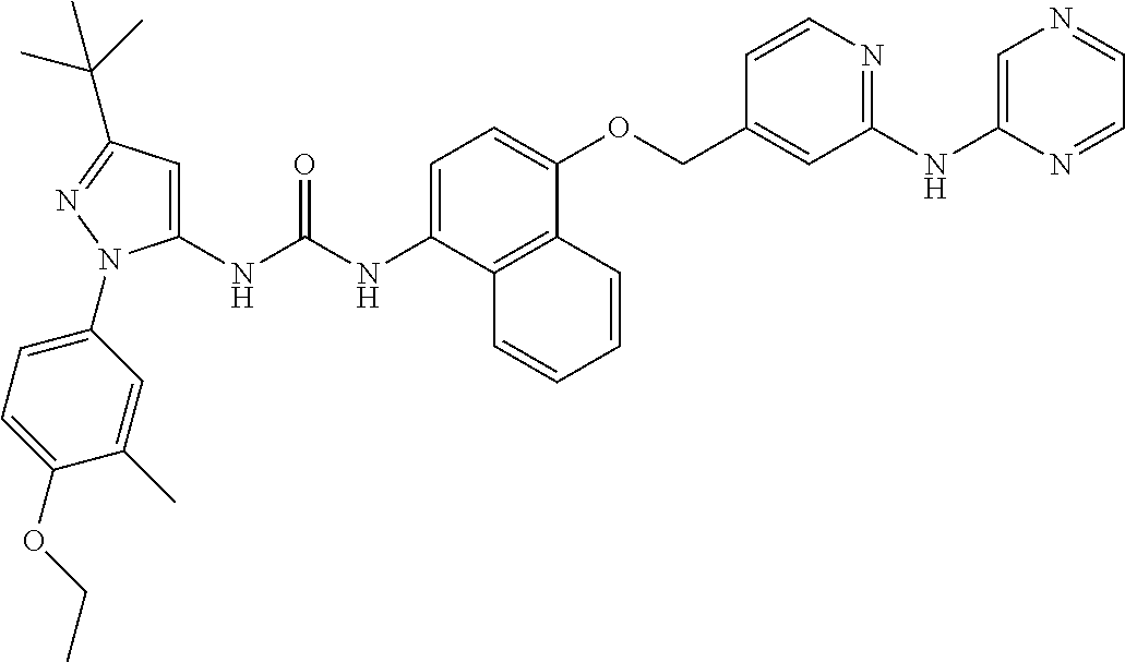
N(C(NC1=CC(C(C)(C)C)=NN1C1=CC=C(OCC)C(C)=C1)=O)C1=CC=C(OCC2=CC(NC3=CN=CC=N3)=NC=C2)C2=C1C=CC=C2
